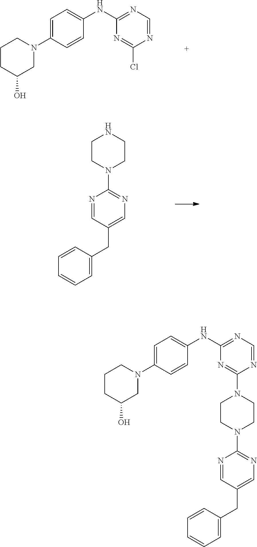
C1CC(O)CN(C2=CC=C(NC3=NC=NC(Cl)=N3)C=C2)C1.C1CN(C2=NC=C(CC3=CC=CC=C3)C=N2)CCN1.C1CC(O)CN(C2=CC=C(NC3=NC=NC(N4CCN(C5=NC=C(CC6=CC=CC=C6)C=N5)CC4)=N3)C=C2)C1
